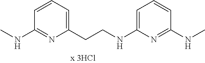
CNC1=NC(CCNC2=CC=CC(NC)=N2)=CC=C1
